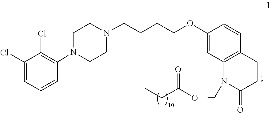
C1=CC(N2CCN(CCCCOC3=CC4=C(C=C3)CCC(=O)N4COC(CC)=O)CC2)=C(Cl)C(Cl)=C1
